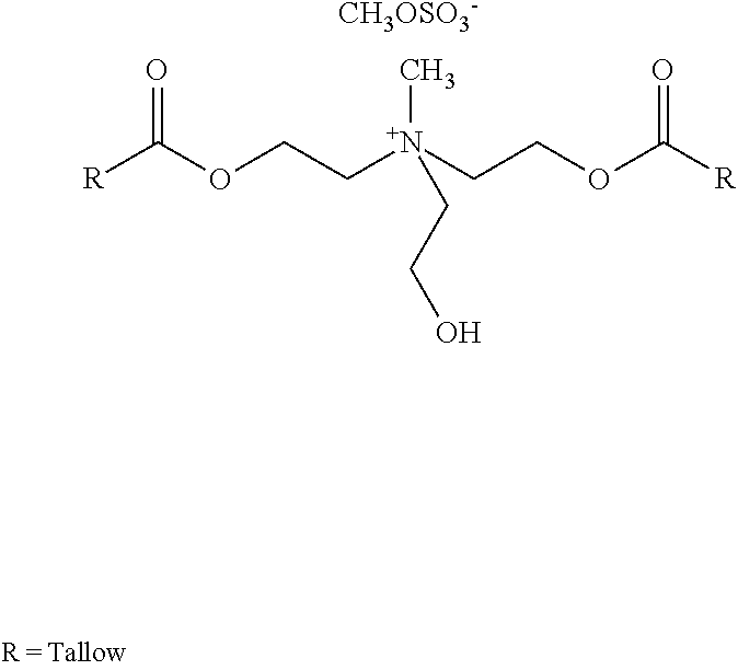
O=C(OCC[N+](C)(CCOC(=O)[R])CCO)[R].[CH3OSO3-]
